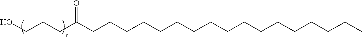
C(CCC(CCCCCCCCCCCCCCCCC)=O)O
